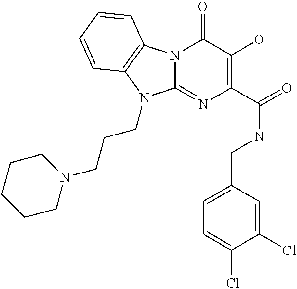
N12C(=NC(C(=O)NCC3=CC=C(Cl)C(Cl)=C3)=C(O)C1=O)N(CCCN1CCCCC1)C1=C2C=CC=C1
